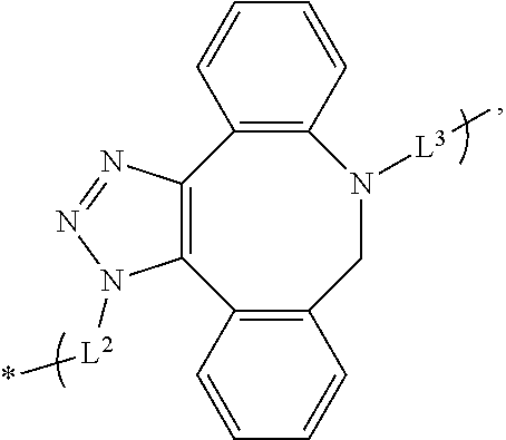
C12=C(C=CC=C1)C1=C(C3=C(N([L3]C)C2)C=CC=C3)N=NN1[L2]*
